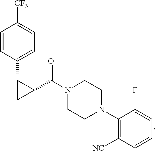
C1=CC(C2CC2C(N2CCN(C3=C([NC])C=CC=C3F)CC2)=O)=CC=C1[CF3]
